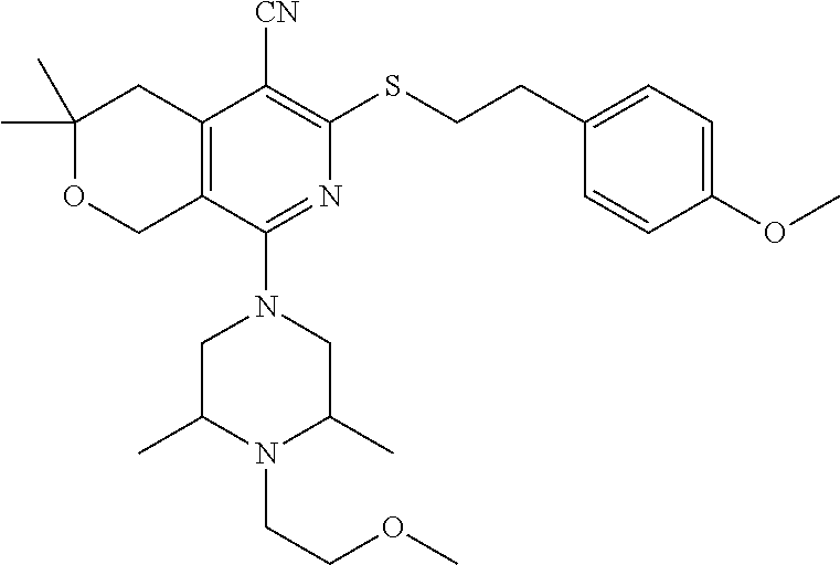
C1(C)(C)OCC2=C(C1)C([CN])=C(SCCC1=CC=C(OC)C=C1)N=C2N1CC(C)N(CCOC)C(C)C1
